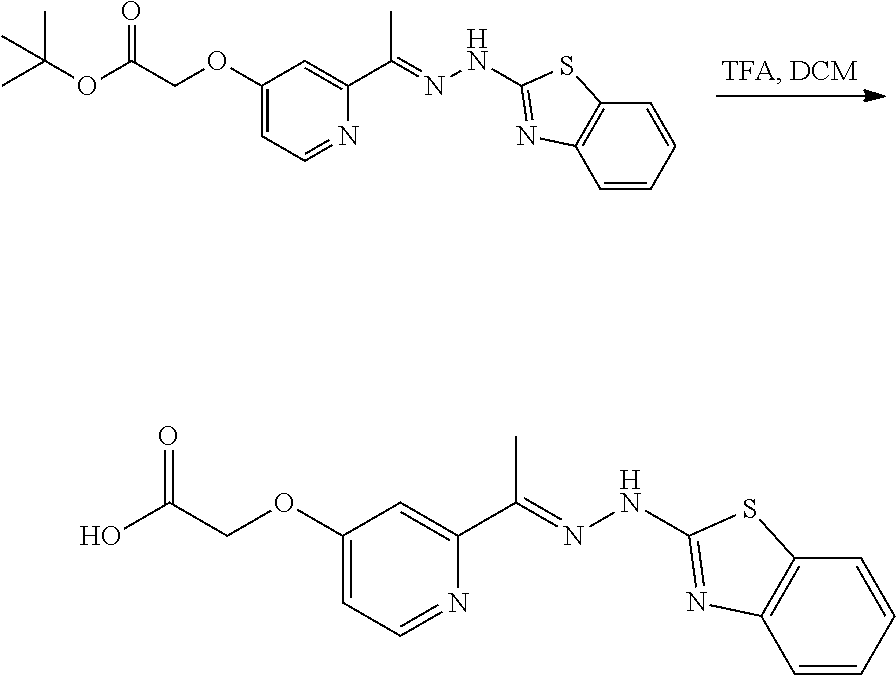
CC(OC(=O)COC1=CC=NC(C(C)=NNC2=NC3=C(C=CC=C3)S2)=C1)(C)C.OC(=O)COC1=CC=NC(C(C)=NNC2=NC3=C(C=CC=C3)S2)=C1
